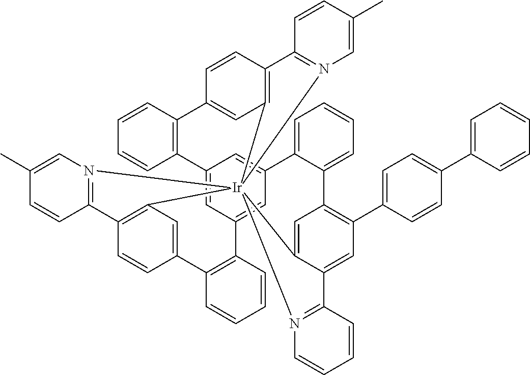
C12=CC3=CC(=C1)C1=CC=CC=C1C1=C(C4=CC=C(C5=CC=CC=C5)C=C4)C=C4C(=C1)[Ir]15(C6=C(C=CC(=C6)C6=C3C=CC=C6)C3=N1C=C(C)C=C3)(C1=C(C=CC(=C1)C1=C2C=CC=C1)C1=N5C=C(C)C=C1)N1=C4C=CC=C1
